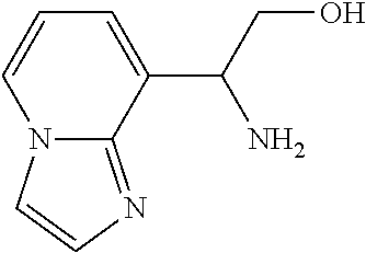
N12C(=NC=C1)C(C(CO)N)=CC=C2
